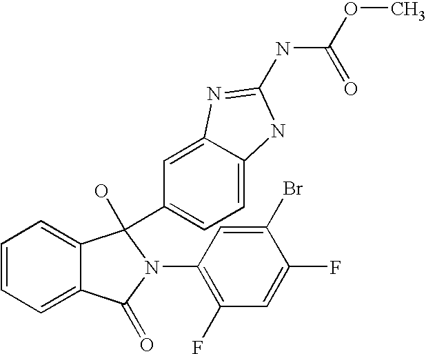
C1=CC=C2C(=C1)C(O)(C1=CC=C3C(=C1)N=C(NC(OC)=O)N3)N(C1=C(F)C=C(F)C(Br)=C1)C2=O
